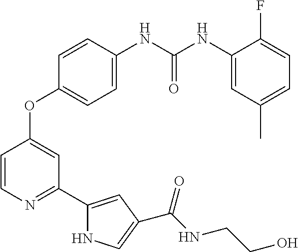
C1=CN=C(C2=CC(C(NCCO)=O)=CN2)C=C1OC1=CC=C(NC(NC2=CC(C)=CC=C2F)=O)C=C1
